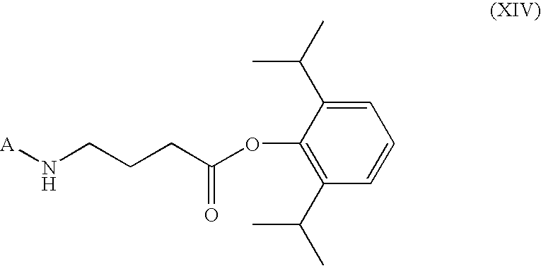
C1=C(C(C)C)C(OC(CCCN[A])=O)=C(C(C)C)C=C1
